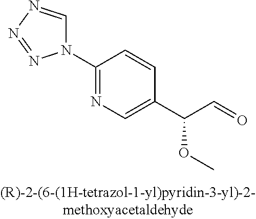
N1=C(N2C=NN=N2)C=CC(C(OC)C=O)=C1
